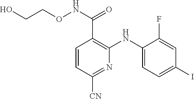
C(CO)ONC(C1=C(NC2=CC=C(I)C=C2F)N=C([CN])C=C1)=O
